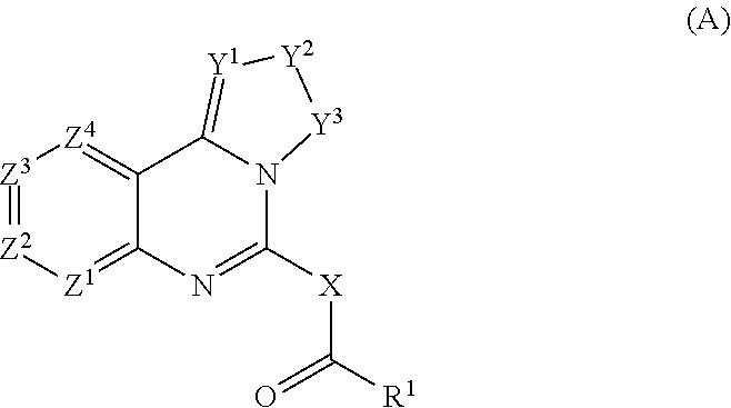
[Z3]1=[Z2][Z1]=C2C(=[Z4]1)C1=[Y1][Y2][Y3]N1C([X]C([R1])=O)=N2
